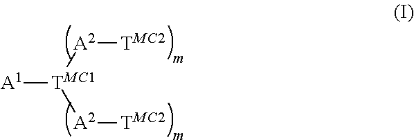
[A1][TMC1]([A2][TMC2])[A2][TMC2]
